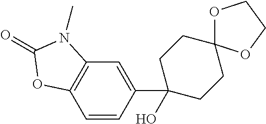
C12=C(C=CC(C3(O)CCC4(CC3)OCCO4)=C1)OC(=O)N2C
